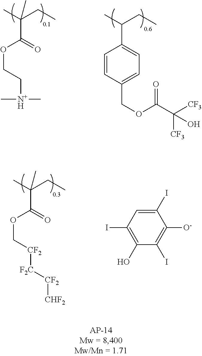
CC(CC)(C)C(=O)OCC[N+H](C)C.CC(CC)C1=CC=C(COC(C([CF3])([CF3])O)=O)C=C1.CC(CC)(C)C(=O)OC[CF2][F2C][CF2][CHF2].C1(I)=CC(I)=C(O)C(I)=C1[O-]
